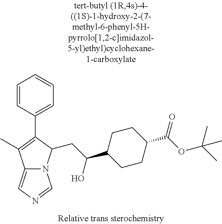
C12=CN=CN1C(CC(C1CCC(C(OC(C)(C)C)=O)CC1)O)C(C1=CC=CC=C1)=C2C
